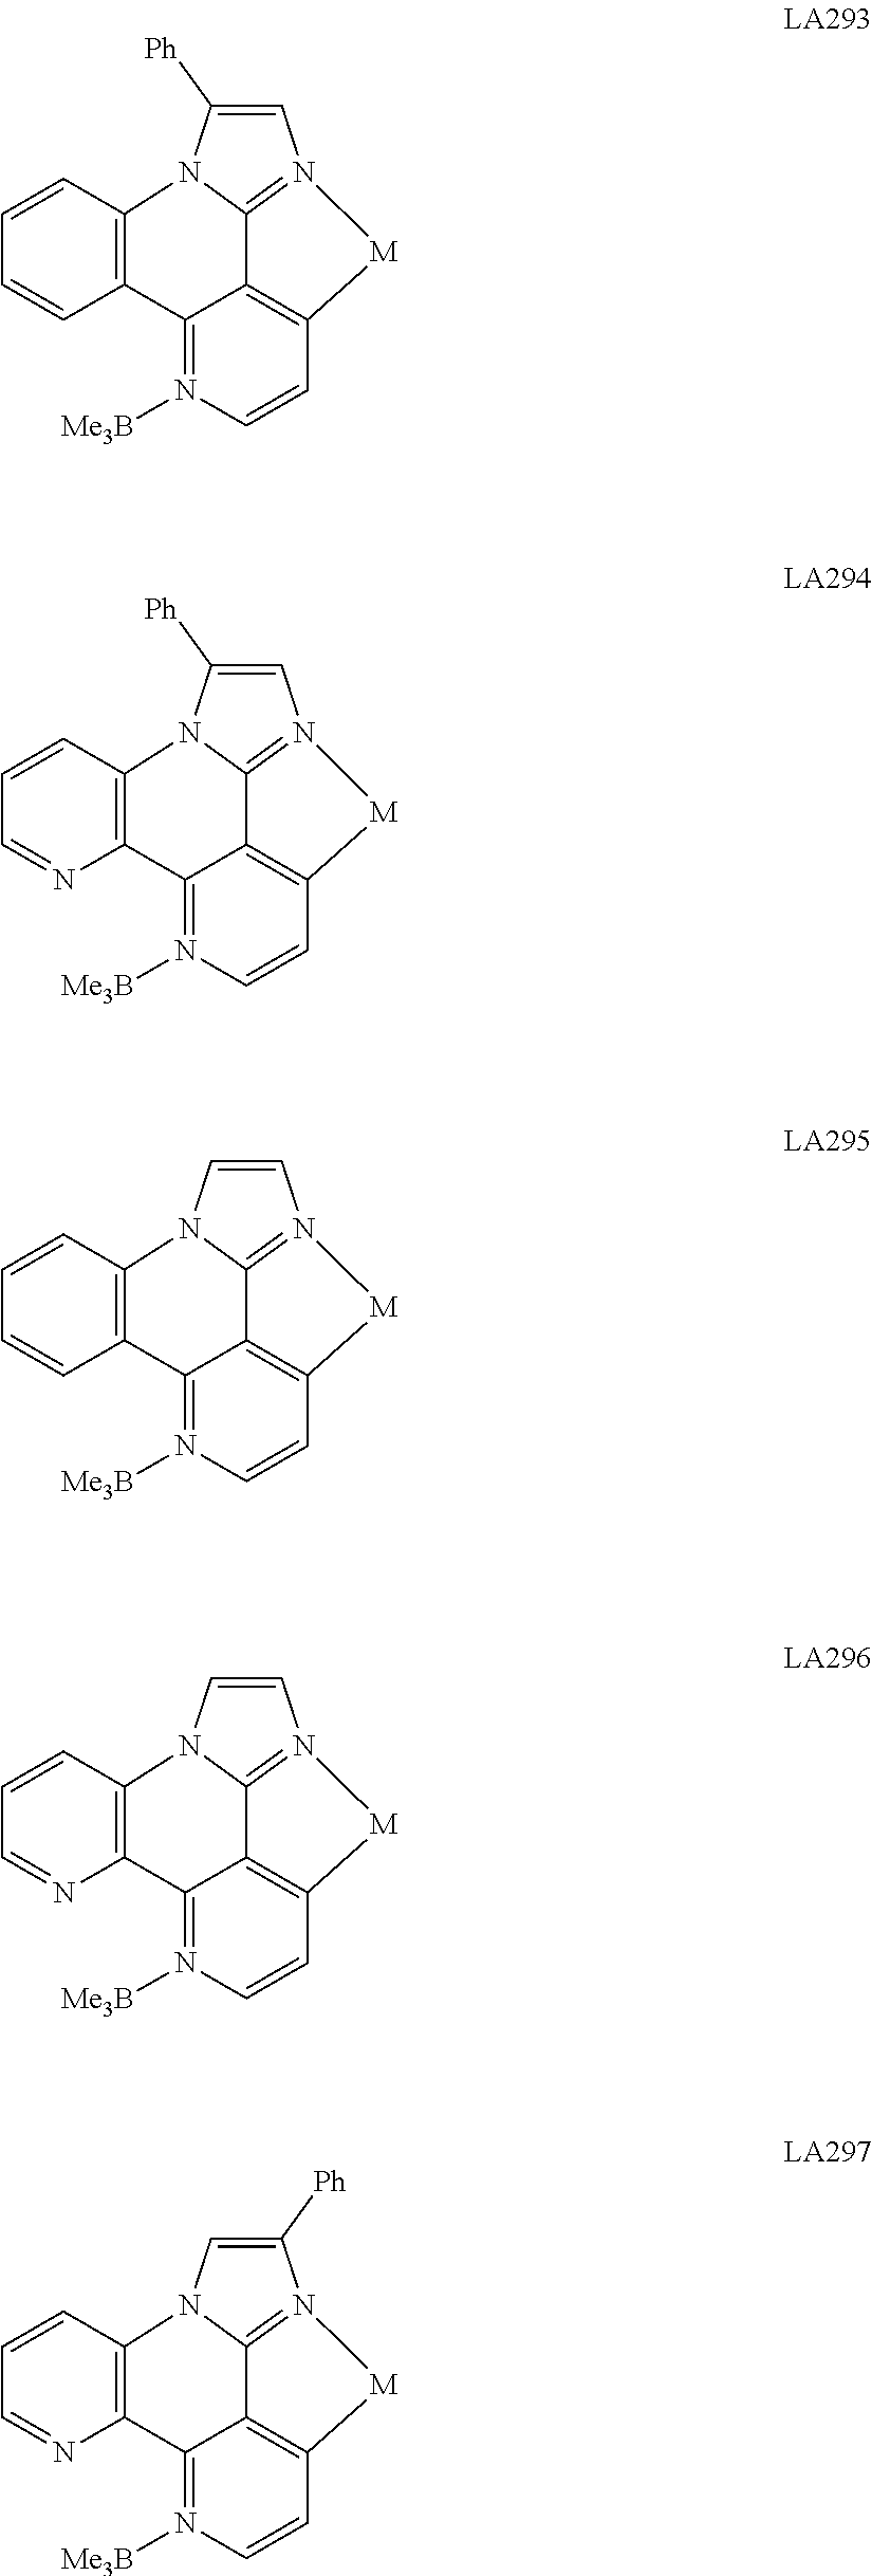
C1([Ph])=CN2=C3C4=C(C=CN([Me3B])=C4C4=C(C=CC=C4)N13)[M]2.C1([Ph])=CN2=C3C4=C(C=CN([Me3B])=C4C4=C(C=CC=N4)N13)[M]2.C1=CN2=C3C4=C(C=CN([Me3B])=C4C4=C(C=CC=C4)N13)[M]2.C1=CN2=C3C4=C(C=CN([Me3B])=C4C4=C(C=CC=N4)N13)[M]2.C1=C([Ph])N2=C3C4=C(C=CN([Me3B])=C4C4=C(C=CC=N4)N13)[M]2
